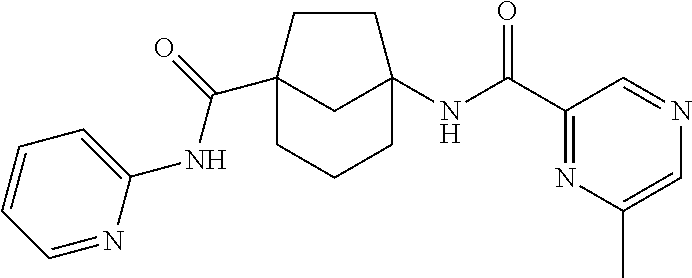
C12(C(=O)NC3=CC=CC=N3)CCCC(NC(C3=NC(C)=CN=C3)=O)(C1)CC2
